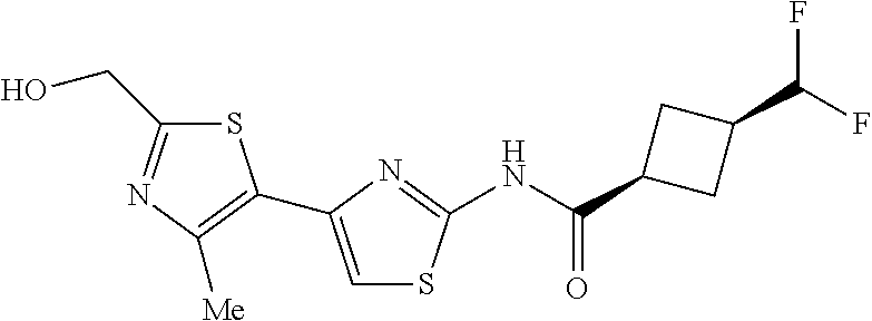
S1C(CO)=NC([Me])=C1C1=CSC(NC(C2CC(C(F)F)C2)=O)=N1
